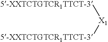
[5-XXTCTGTCR1TTCT-3][X1][5-XXTCTGTCR1TTCT-3]
